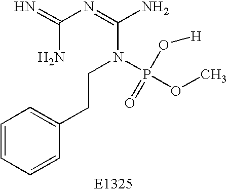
N=C(N=C(N)N(CCC1=CC=CC=C1)P(OC)(O[H])=O)N
